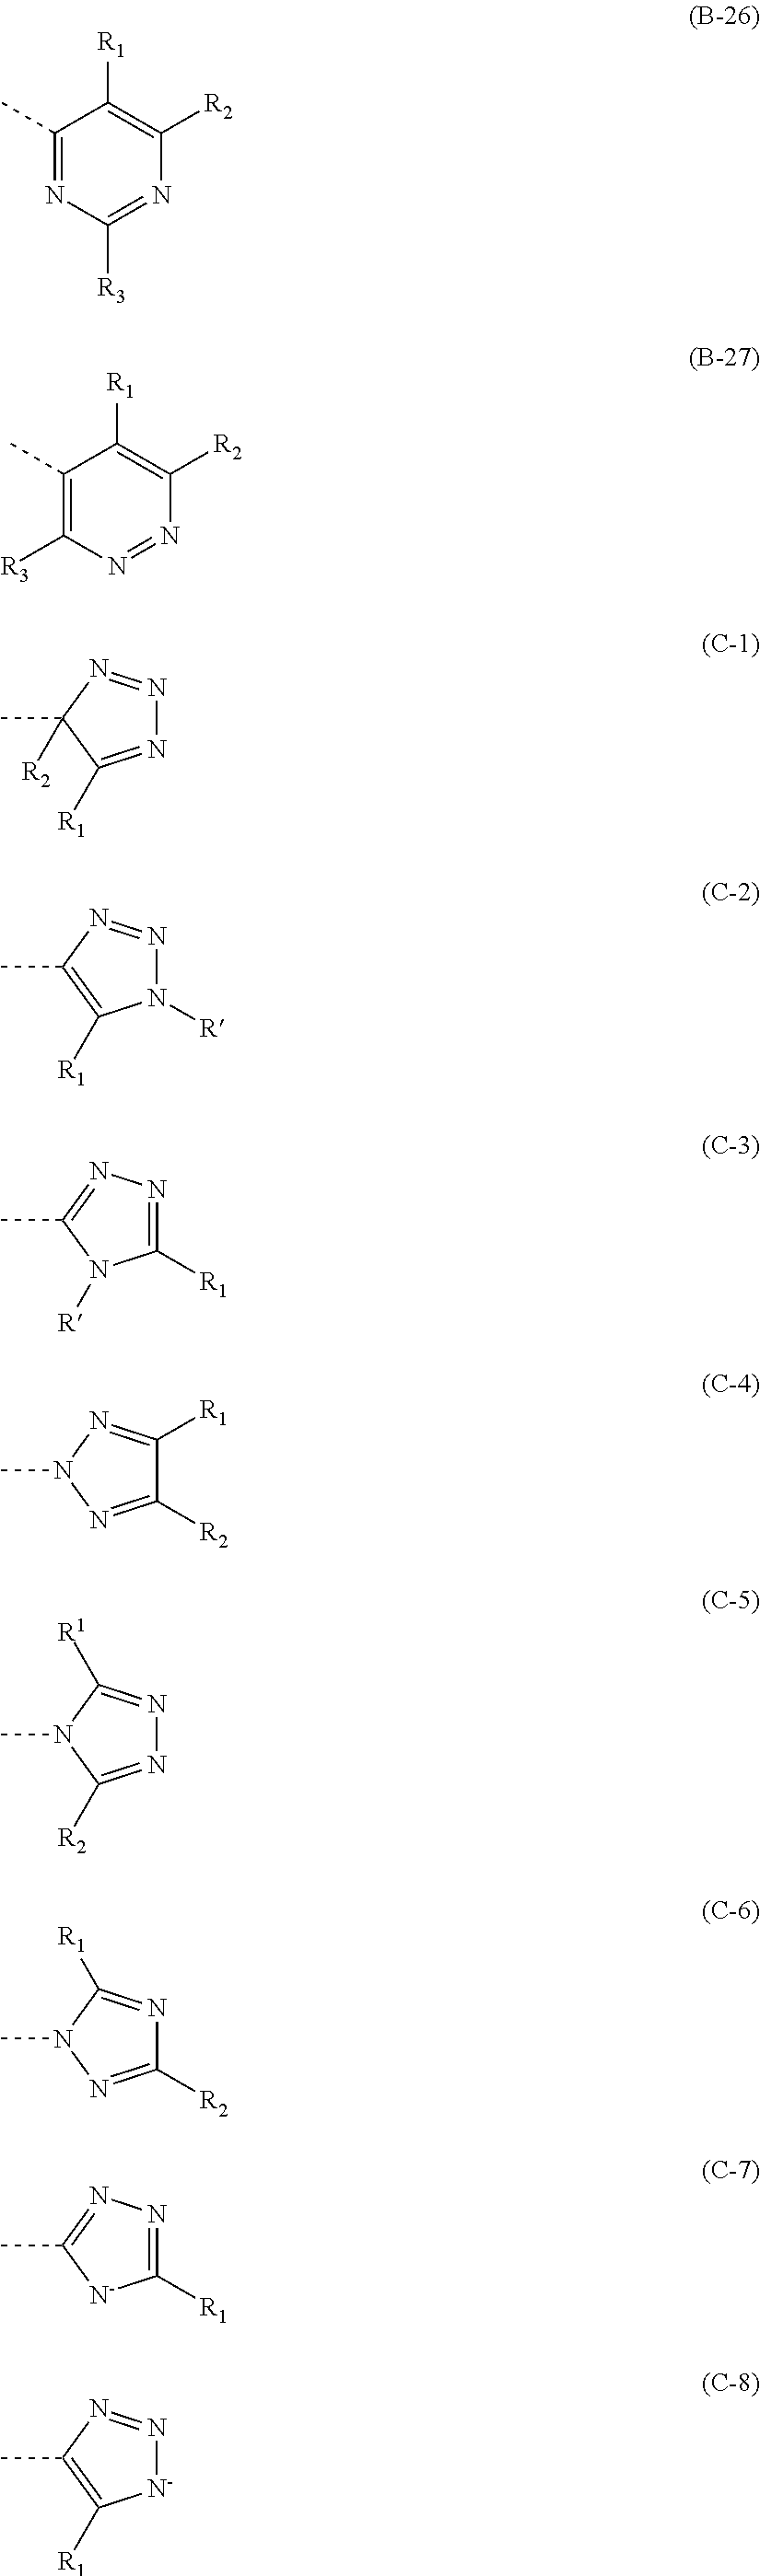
C1(C)=NC([R3])=NC([R2])=C1[R1].C1(C)=C([R3])N=NC([R2])=C1[R1].N1=C([R1])C(C)([R2])N=N1.N1([R])N=NC(C)=C1[R1].C1([R1])=NN=C(C)N1[R].C1([R2])=NN(C)N=C1[R1].N1=C([R2])N(C)C([R1])=N1.C1([R2])=NN(C)C([R1])=N1.C1([R1])=NN=C(C)[N-]1.[N-]1N=NC(C)=C1[R1]
